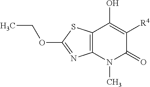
C12=C(N(C)C(=O)C([R4])=C1O)N=C(OCC)S2
